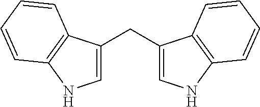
C(C1=CNC2=C1C=CC=C2)C1=CNC2=C1C=CC=C2
